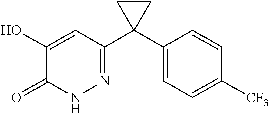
C1(C2(C3=NNC(=O)C(O)=C3)CC2)=CC=C([CF3])C=C1
